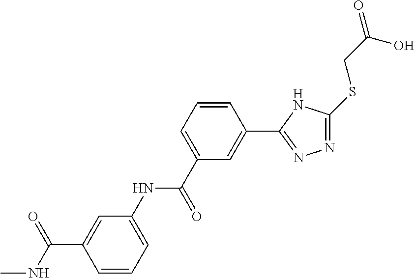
C1=CC=C(C(=O)NC2=CC=CC(C(=O)NC)=C2)C=C1C1=NN=C(SCC(O)=O)N1
